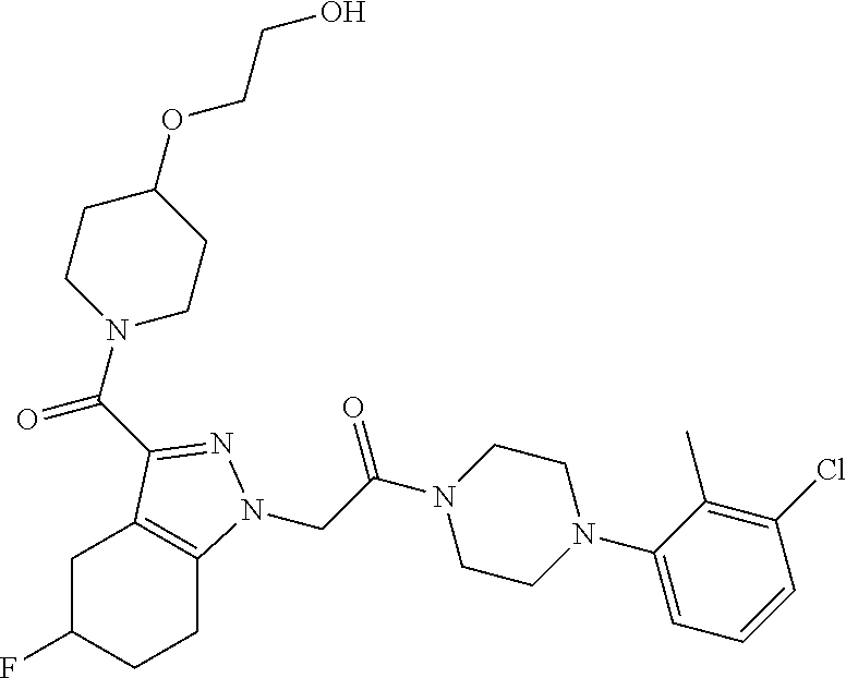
C(C(N1CCN(C2=CC=CC(Cl)=C2C)CC1)=O)N1C2=C(CC(F)CC2)C(C(N2CCC(OCCO)CC2)=O)=N1
